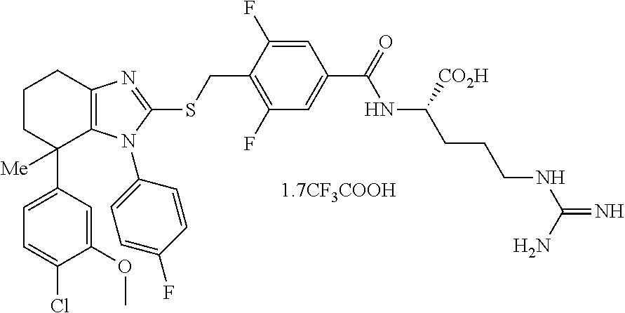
C1=C(C2([Me])C3=C(CCC2)N=C(SCC2=C(F)C=C(C(=O)NC(CCCNC(=N)N)[CO2H])C=C2F)N3C2=CC=C(F)C=C2)C=C(OC)C(Cl)=C1
